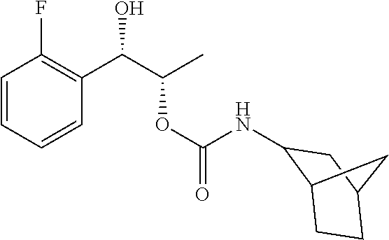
C1=CC=CC(C(C(C)OC(NC2C3CCC(C2)C3)=O)O)=C1F
